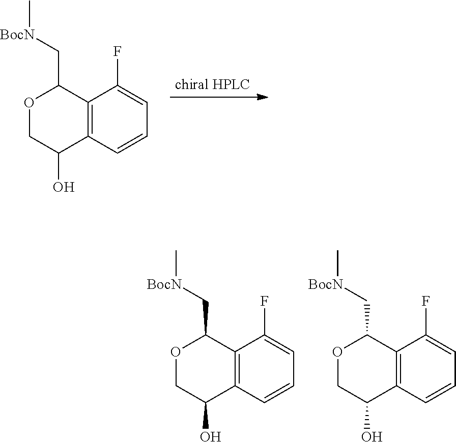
C12=C(C=CC=C1F)C(O)COC2C[BocN]C.C12=C(C=CC=C1F)C(O)COC2C[BocN]C.C12=C(C=CC=C1F)C(O)COC2C[BocN]C
